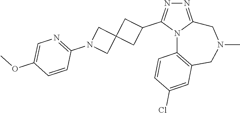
N1=C2N(C(C3CC4(C3)CN(C3=NC=C(OC)C=C3)C4)=N1)C1=C(CN(C)C2)C=C(Cl)C=C1
